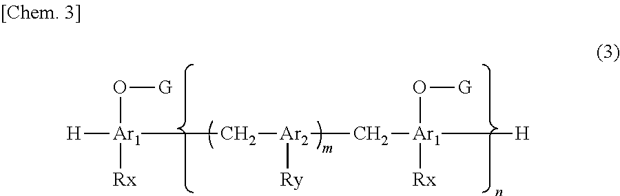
[H][Ar1](O[G])([Rx])C[Ar2](C[Ar1](O[G])([Rx])[H])[Ry]
